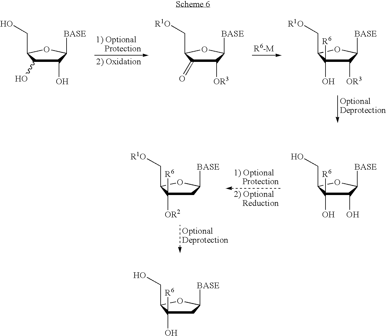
C1(O)C(O)C(CO)OC1[BASE].C1([OR3])C(=O)C(C[R1O])OC1[BASE].C1([OR3])C([R6])(O)C(C[R1O])OC1[BASE].C1(O)C([R6])(O)C(CO)OC1[BASE].C1C([R6])([OR2])C(C[R1O])OC1[BASE].C1C([R6])(O)C(CO)OC1[BASE]
